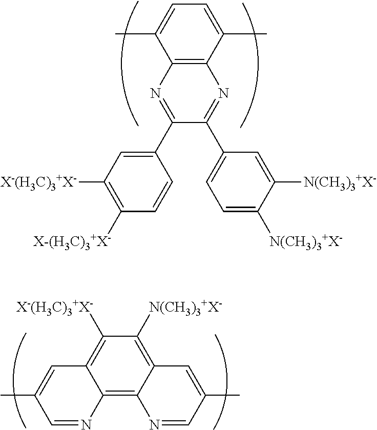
C12=C(C(C)=CC=C1C)N=C(C1=CC=C([N(CH3)3+X-])C([N(CH3)3+X-])=C1)C(C1=CC([X-(H3C)3+X-])=C([X-(H3C)3+X-])C=C1)=N2.C12=C3C(=C([N(CH3)3+X-])C([X-(H3C)3+X-])=C1C=C(C)C=N2)C=C(C)C=N3
